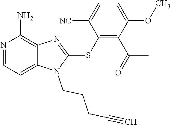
N1=CC=C2C(=C1N)N=C(SC1=C(C(=O)C)C(OC)=CC=C1[NC])N2CCCC#C
